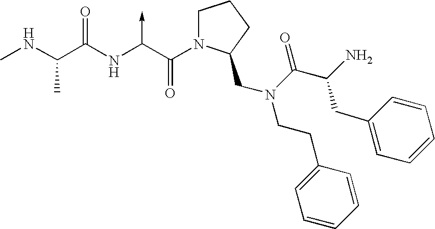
C(NC)(C(NC(C(N1CCCC1CN(CCC1=CC=CC=C1)C(C(N)CC1=CC=CC=C1)=O)=O)->C)=O)C
